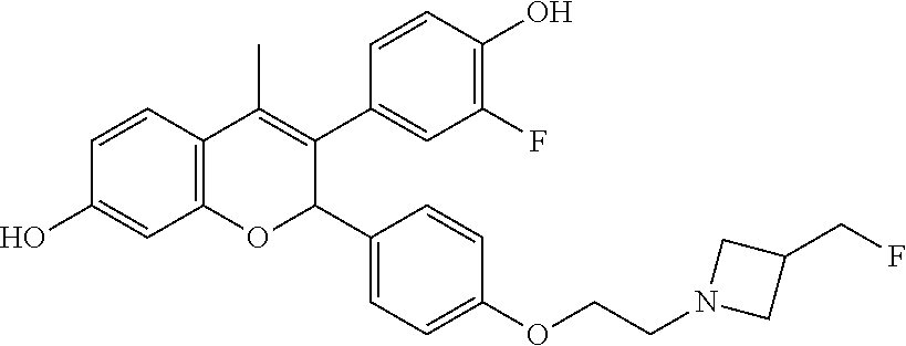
C12=C(C=CC(O)=C1)C(C)=C(C1=CC(F)=C(O)C=C1)C(C1=CC=C(OCCN3CC(CF)C3)C=C1)O2
